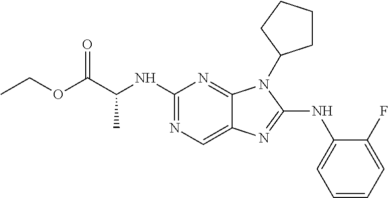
C1(NC(C)C(=O)OCC)=NC=C2C(=N1)N(C1CCCC1)C(NC1=CC=CC=C1F)=N2
